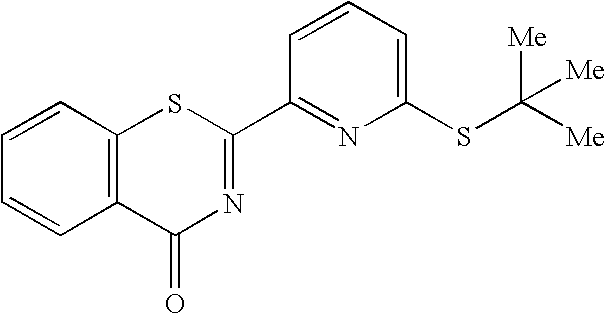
C1=CC=C(SC([Me])([Me])[Me])N=C1C1=NC(=O)C2=C(S1)C=CC=C2
